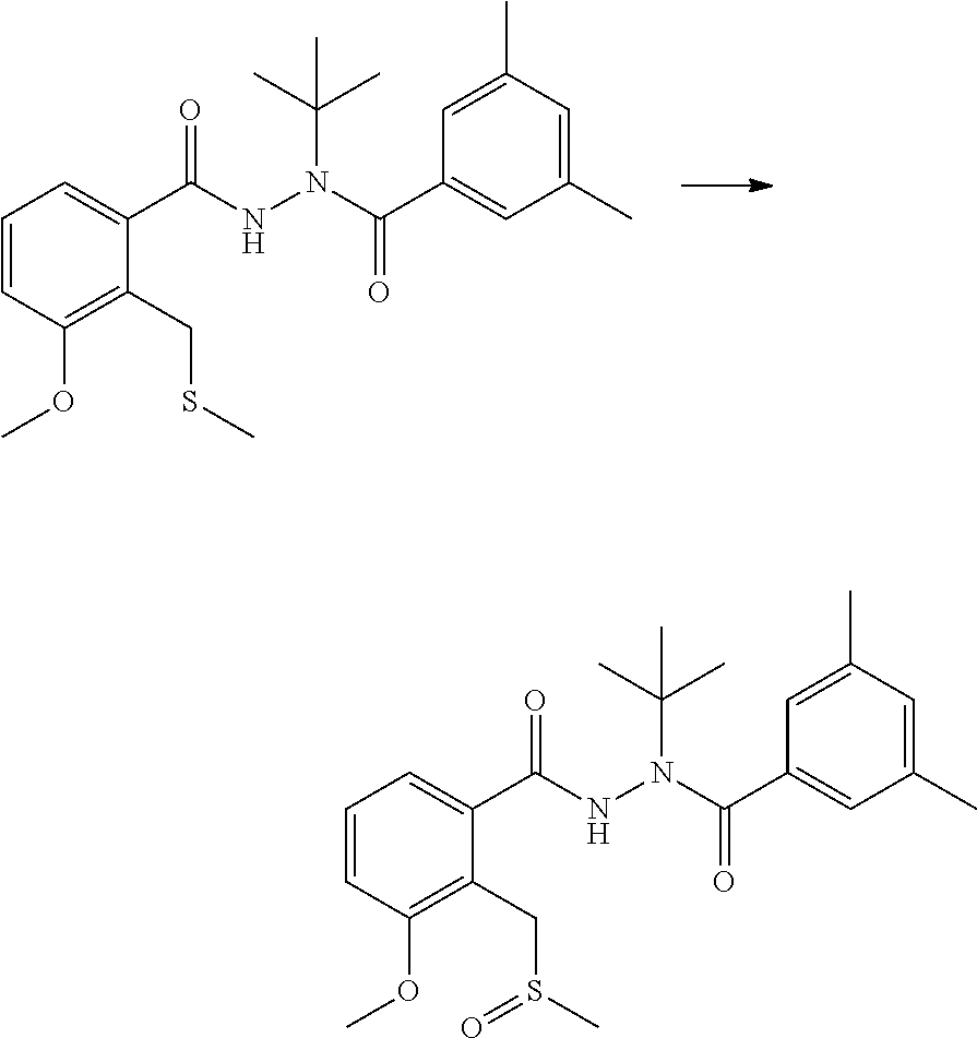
C1=CC(OC)=C(CSC)C(C(NN(C(C2=CC(C)=CC(C)=C2)=O)C(C)(C)C)=O)=C1.C1=CC(OC)=C(CS(C)=O)C(C(NN(C(C2=CC(C)=CC(C)=C2)=O)C(C)(C)C)=O)=C1
